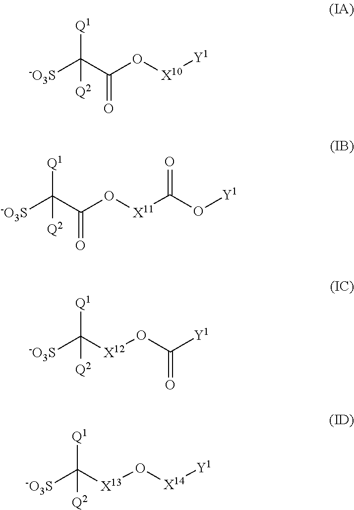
[-O3S]C(C(O[X10][Y1])=O)([Q1])[Q2].[-O3S]C(C(O[X11]C(=O)O[Y1])=O)([Q1])[Q2].[-O3S]C([X12]OC([Y1])=O)([Q1])[Q2].[-O3S]C([X13]O[X14][Y1])([Q1])[Q2]
